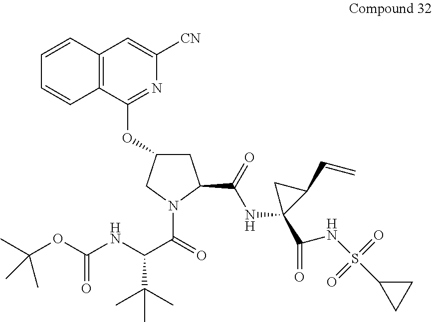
C12=C(C(OC3CC(C(=O)NC4(C(NS(C5CC5)(=O)=O)=O)C(C=C)C4)N(C(C(NC(OC(C)(C)C)=O)C(C)(C)C)=O)C3)=NC([CN])=C1)C=CC=C2
